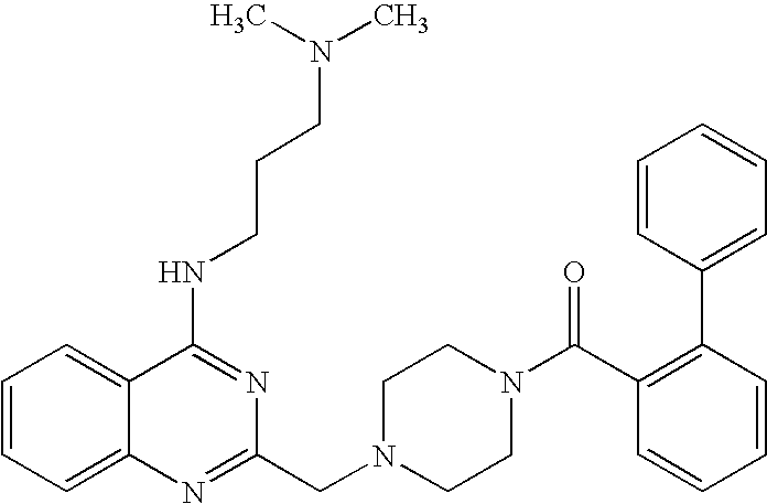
C1=CC=C2C(=C1)C(NCCCN(C)C)=NC(CN1CCN(C(C3=C(C4=CC=CC=C4)C=CC=C3)=O)CC1)=N2
